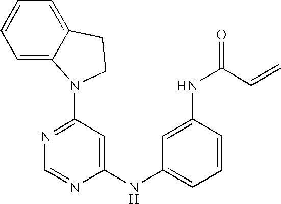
C1(N2C3=CC=CC=C3CC2)=NC=NC(NC2=CC=CC(NC(C=C)=O)=C2)=C1
